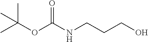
CC(OC(NCCCO)=O)(C)C
